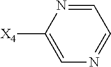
C1=NC([X4])=CN=C1
